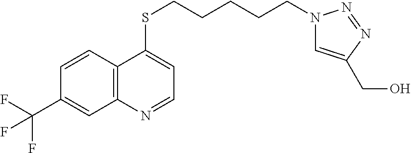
C12=C(C=CC(C(F)(F)F)=C1)C(SCCCCCN1C=C(CO)N=N1)=CC=N2
